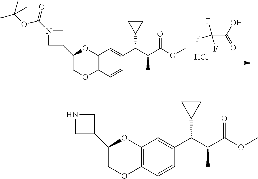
C12=C(C=CC(C(C(C(OC)=O)C)C3CC3)=C1)OCC(C1CN(C(OC(C)(C)C)=O)C1)O2.C(C(O)=O)(F)(F)F.Cl.C12=C(C=CC(C(C(C(OC)=O)C)C3CC3)=C1)OCC(C1CNC1)O2
